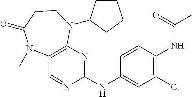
C1(NC2=NC3=C(C=N2)N(C)C(=O)CCN3C2CCCC2)=CC(Cl)=C(NC(C)=O)C=C1
